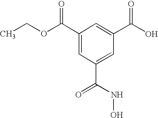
CCOC(C1=CC(C(NO)=O)=CC(C(O)=O)=C1)=O
